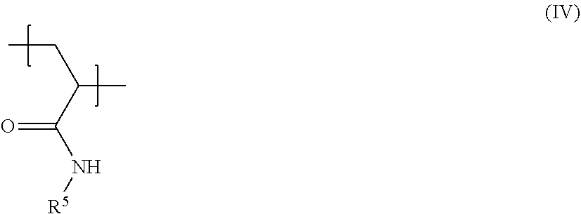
CCC(C)C(N[R5])=O
